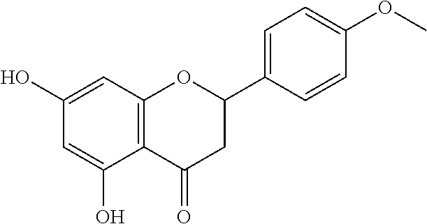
C1=C(O)C2=C(C=C1O)OC(C1=CC=C(OC)C=C1)CC2=O
